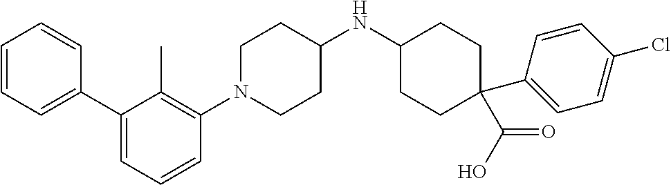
C1=CC=CC(C2=CC=CC(N3CCC(NC4CCC(C(O)=O)(C5=CC=C(Cl)C=C5)CC4)CC3)=C2C)=C1
